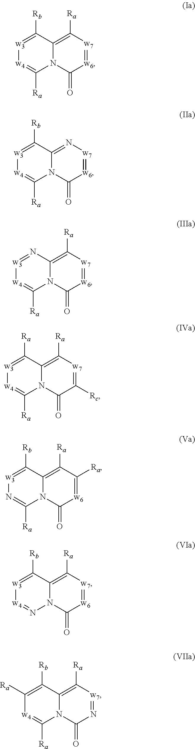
[w3]1=C([Rb])C2=C([Ra])[w7]=[w6]C(=O)N2C([Ra])=[w4]1.[w3]1=C([Rb])C2=N[w7]=[w6]C(=O)N2C([Ra])=[w4]1.[w3]1=NC2=C([Ra])[w7]=[w6]C(=O)N2C([Ra])=[w4]1.[w3]1=C([Ra])C2=C([Ra])[w7]=C([Rc])C(=O)N2C([Ra])=[w4]1.[w3]1=C([Rb])C2=C([Ra])C([Ra])=[w6]C(=O)N2C([Ra])=N1.[w3]1=C([Rb])C2=C([Ra])[w7]=[w6]C(=O)N2N=[w4]1.C1([Ra])=C([Rb])C2=C([Ra])[w7]=NC(=O)N2C([Ra])=[w4]1
